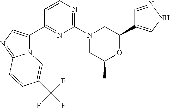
C1=NNC=C1C1CN(C2=NC=CC(C3=CN=C4N3C=C(C(F)(F)F)C=C4)=N2)CC(C)O1
